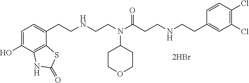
C1=C(O)C2=C(C(CCNCCN(C(CCNCCC3=CC(Cl)=C(Cl)C=C3)=O)C3CCOCC3)=C1)SC(=O)N2
